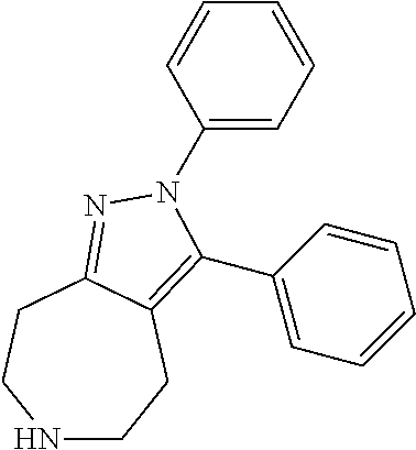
C1(N2C(C3=CC=CC=C3)=C3CCNCCC3=N2)=CC=CC=C1
